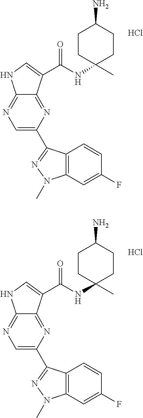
C1=C(C2=NN(C)C3=C2C=CC(F)=C3)N=C2C(=N1)NC=C2C(NC1(C)CCC(N)CC1)=O.Cl.C1=C(C2=NN(C)C3=C2C=CC(F)=C3)N=C2C(=N1)NC=C2C(NC1(C)CCC(N)CC1)=O.Cl
